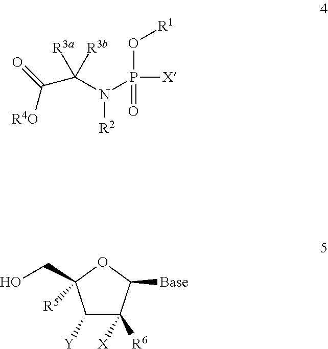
[R1]OP([X])(=O)N(C(C(=O)[R4O])([R3a])[R3b])[R2].C1([Y])C([X])([R6])C([Base])OC1(CO)[R5]
